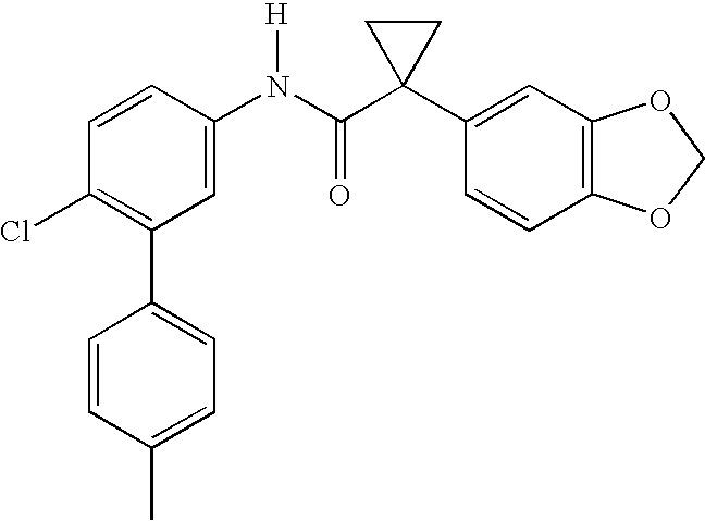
C1(N(C(C2(C3=CC4=C(C=C3)OCO4)CC2)=O)[H])=CC(C2=CC=C(C)C=C2)=C(Cl)C=C1
